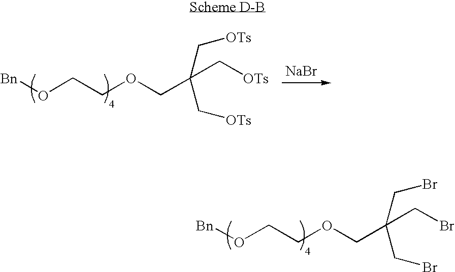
[Bn]OCCOCC(CBr)(CBr)CBr.[Bn]OCCOCC(C[OTs])(C[OTs])C[OTs].[NaBr]
